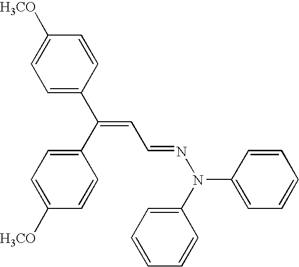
C1=C(C(C2=CC=C([H3CO])C=C2)=CC=NN(C2=CC=CC=C2)C2=CC=CC=C2)C=CC([H3CO])=C1
